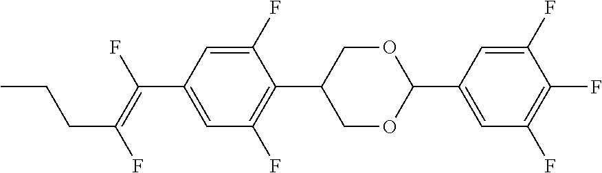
C1(F)=CC(C(=C(F)CCC)F)=CC(F)=C1C1COC(C2=CC(F)=C(F)C(F)=C2)OC1
